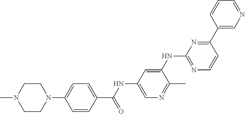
C1=CC(C(NC2=CN=C(C)C(NC3=NC=CC(C4=CN=CC=C4)=N3)=C2)=O)=CC=C1N1CCN(C)CC1
